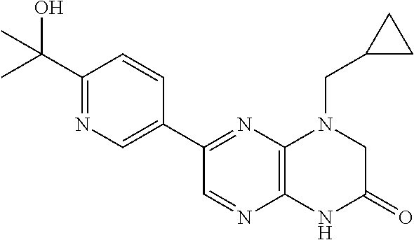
C1(C(O)(C)C)=NC=C(C2=NC3=C(N=C2)NC(=O)CN3CC2CC2)C=C1
